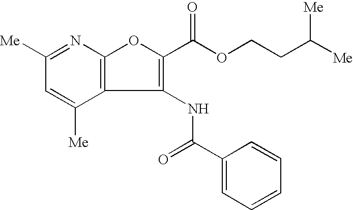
C1([Me])=NC2=C(C([Me])=C1)C(NC(C1=CC=CC=C1)=O)=C(C(=O)OCCC([Me])[Me])O2
